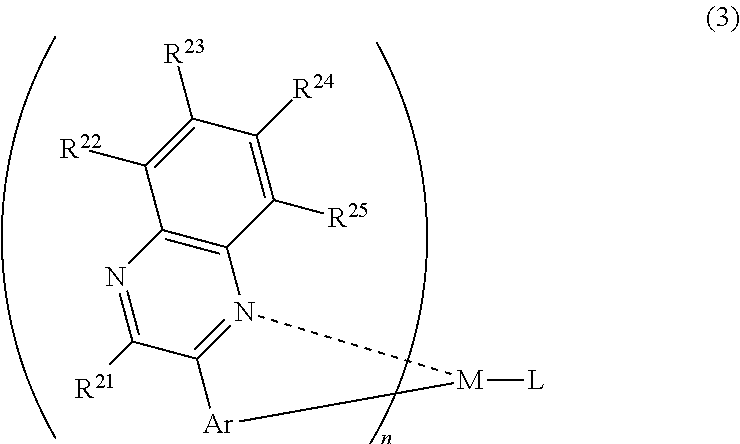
C12=C(N=C([R21])C3=N1[M]([L])[Ar]3)C([R22])=C([R23])C([R24])=C2[R25]
